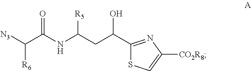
C(C(NC(CC(C1=NC([CO2R8])=CS1)O)[R5])=O)([N3])[R6]
